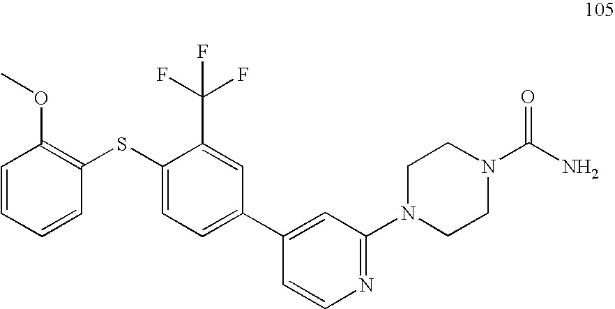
C1=CC=CC(SC2=CC=C(C3=CC(N4CCN(C(N)=O)CC4)=NC=C3)C=C2C(F)(F)F)=C1OC
